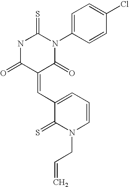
N1C(=O)C(=CC2=CC=CN(CC=C)C2=S)C(=O)N(C2=CC=C(Cl)C=C2)C1=S
